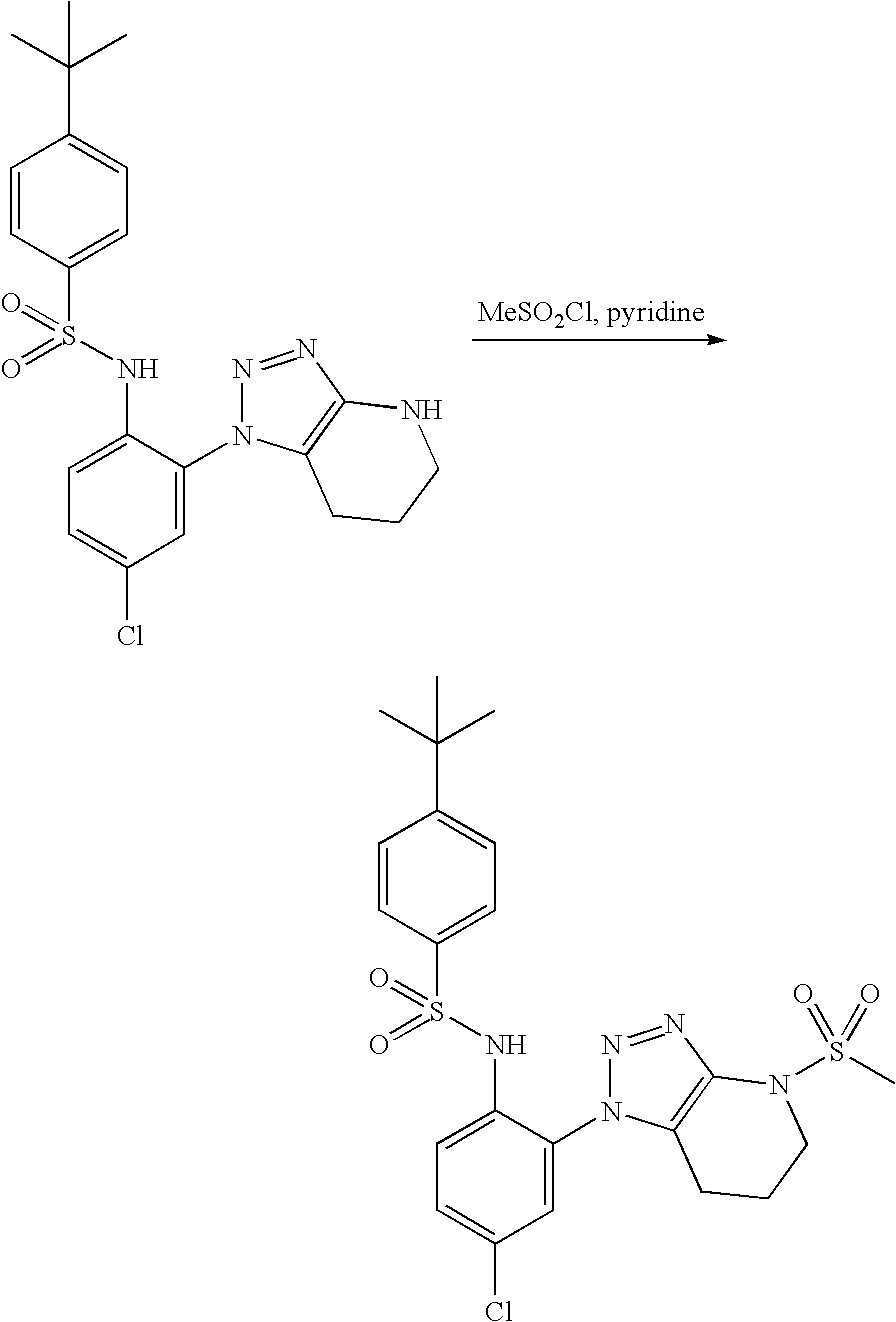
C1=CC(S(=O)(NC2=CC=C(Cl)C=C2N2N=NC3=C2CCCN3)=O)=CC=C1C(C)(C)C.C1=CC(S(=O)(NC2=CC=C(Cl)C=C2N2N=NC3=C2CCCN3S(C)(=O)=O)=O)=CC=C1C(C)(C)C
